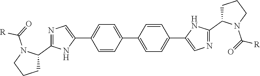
C1=CC(C2=CC=C(C3=CN=C(C4CCCN4C(=O)[R])N3)C=C2)=CC=C1C1=CN=C(C2N(C(=O)[R])CCC2)N1
